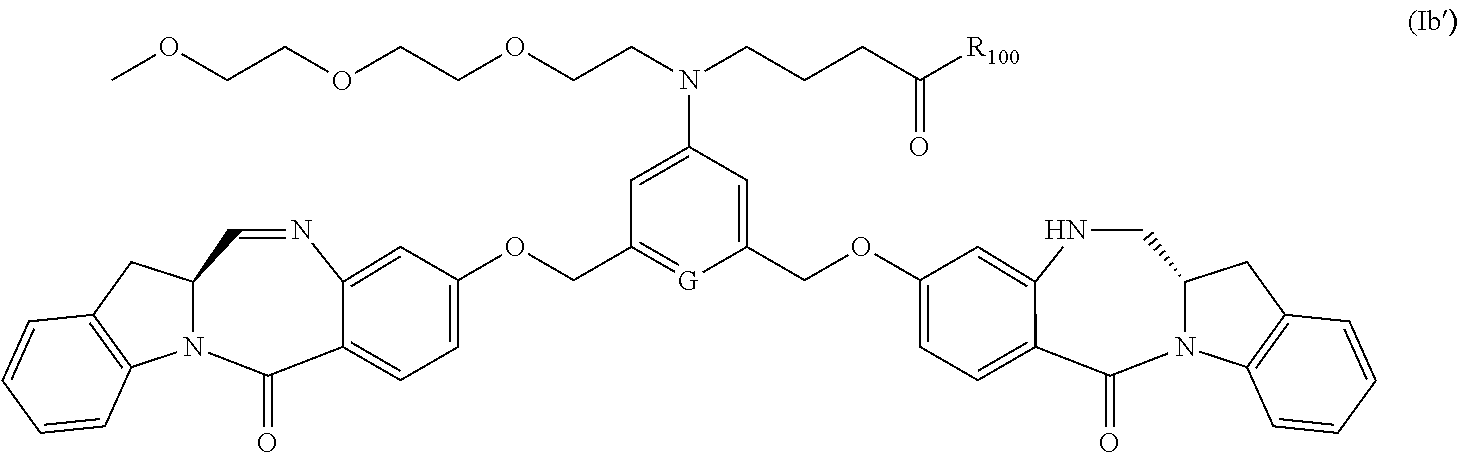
N1CC2N(C(=O)C3=CC=C(OCC4=CC(N(CCCC([R100])=O)CCOCCOCCOC)=CC(COC5=CC=C6C(=O)N7C(C=NC6=C5)CC5=C7C=CC=C5)=[G]4)C=C13)C1=C(C2)C=CC=C1
